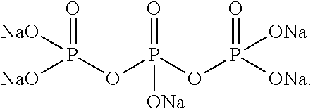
[NaO]P(OP(OP([ONa])(=O)[ONa])(=O)[ONa])([NaO])=O
